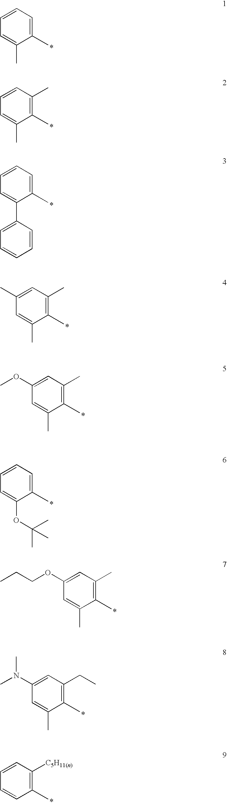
C1=CC=C(C)C(C)=C1.C1=CC(C)=C(C)C(C)=C1.C1=CC=C(C)C(C2=CC=CC=C2)=C1.C1(C)=CC(C)=C(C)C(C)=C1.C1(OC)=CC(C)=C(C)C(C)=C1.C1=CC=C(C)C(OC(C)(C)C)=C1.C1(OCCC)=CC(C)=C(C)C(C)=C1.C1(N(C)C)=CC(CC)=C(C)C(C)=C1.C1=CC([C5H11(n)])=C(C)C=C1
